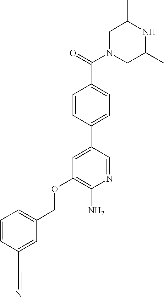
C1N(C(=O)C2=CC=C(C3=CC(OCC4=CC=CC(C#N)=C4)=C(N)N=C3)C=C2)CC(C)NC1C
